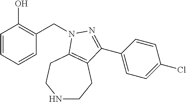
C1=CC=CC(CN2C3=C(CCNCC3)C(C3=CC=C(Cl)C=C3)=N2)=C1O
